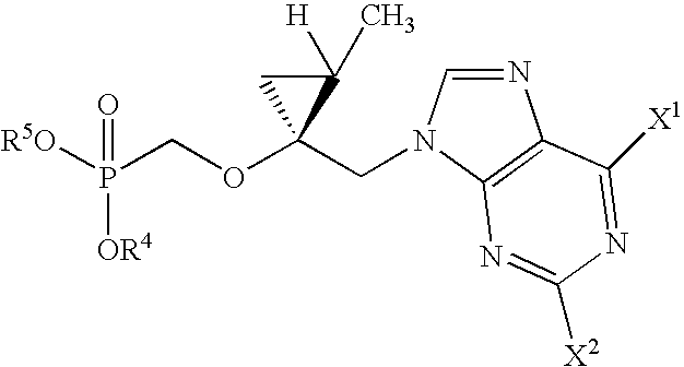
[R5O]P(COC1(CN2C=NC3=C2N=C([X2])N=C3[X1])C([H])(C)C1)([OR4])=O
